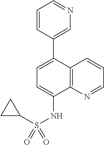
C1=NC=C(C2=CC=C(NS(=O)(C3CC3)=O)C3=C2C=CC=N3)C=C1
